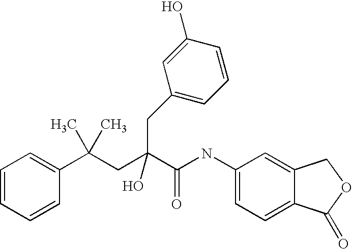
C1=CC=CC(C(CC(C(NC2=CC=C3C(=C2)COC3=O)=O)(O)CC2=CC=CC(O)=C2)(C)C)=C1
